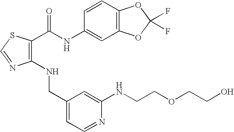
C1(NCC2=CC=NC(NCCOCCO)=C2)=C(C(NC2=CC3=C(C=C2)OC(F)(F)O3)=O)SC=N1
